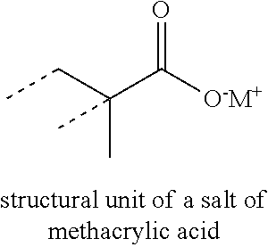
CCC(C)(C(=O)[O-M+])C
